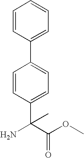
C1=CC(C(N)(C(OC)=O)C)=CC=C1C1=CC=CC=C1
